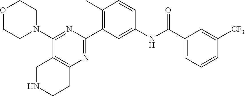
O1CCN(C2=NC(C3=C(C)C=CC(NC(C4=CC=CC([CF3])=C4)=O)=C3)=NC3=C2CNCC3)CC1
